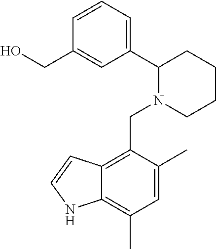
C1(C2=CC=CC(CO)=C2)N(CC2=C3C(=C(C)C=C2C)NC=C3)CCCC1
